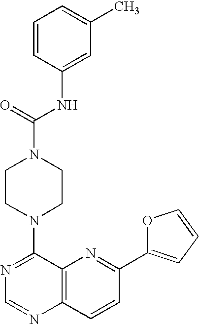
N1=C(N2CCN(C(NC3=CC(C)=CC=C3)=O)CC2)C2=C(N=C1)C=CC(C1=CC=CO1)=N2
